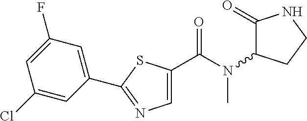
C1=C(C(=O)N(C2C(=O)NCC2)C)SC(C2=CC(F)=CC(Cl)=C2)=N1
